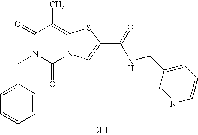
C1(=O)N(CC2=CC=CC=C2)C(=O)N2C(=C1C)SC(C(=O)NCC1=CC=CN=C1)=C2.Cl
